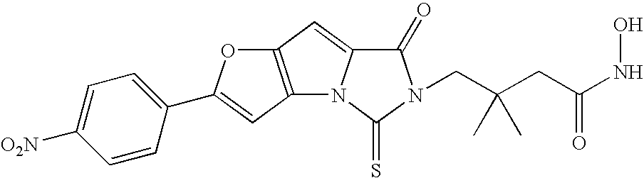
C12=C(C=C3N1C(=S)N(CC(CC(NO)=O)(C)C)C3=O)OC(C1=CC=C([O2N])C=C1)=C2
